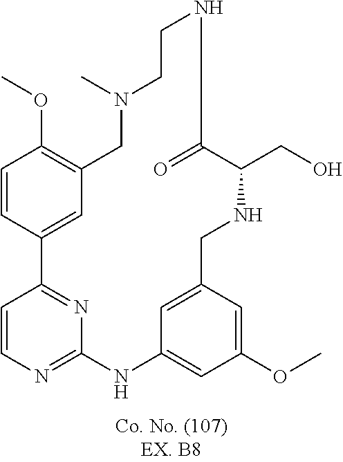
C1=CC2=NC(=N1)NC1=CC(OC)=CC(=C1)CNC(CO)C(=O)NCCN(C)CC1=C(OC)C=CC2=C1
